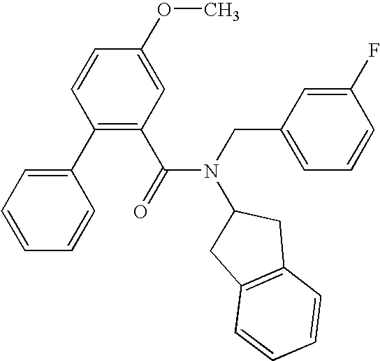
C1(C2=CC=CC=C2)=C(C(N(CC2=CC=CC(F)=C2)C2CC3=C(C2)C=CC=C3)=O)C=C(OC)C=C1
